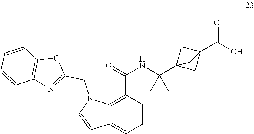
C12=C(C(=O)NC3(C45CC(C(=O)O)(C4)C5)CC3)C=CC=C1C=CN2CC1=NC2=C(O1)C=CC=C2
